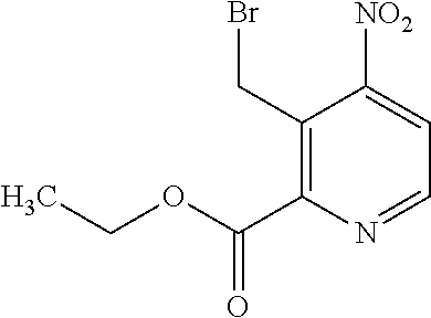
C1(C(OCC)=O)=C(CBr)C([NO2])=CC=N1
